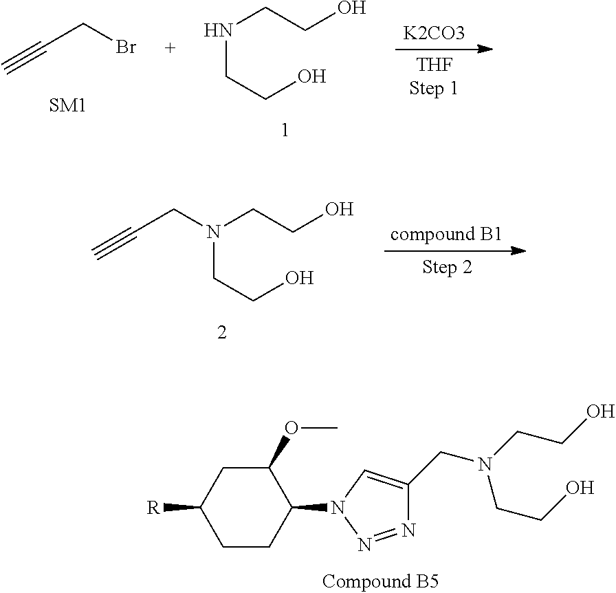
C1(OC)CC([R])CCC1N1N=NC(CN(CCO)CCO)=C1.C(CBr)#C.N(CCO)CCO.[K2CO3].C(CN(CCO)CCO)#C
